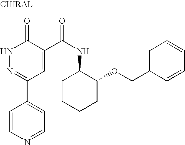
C1=CN=CC=C1C1=NNC(=O)C(C(NC2CCCCC2OCC2=CC=CC=C2)=O)=C1
